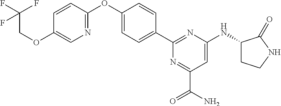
C1=CC(C2=NC(NC3CCNC3=O)=CC(C(=O)N)=N2)=CC=C1OC1=NC=C(OCC(F)(F)F)C=C1
